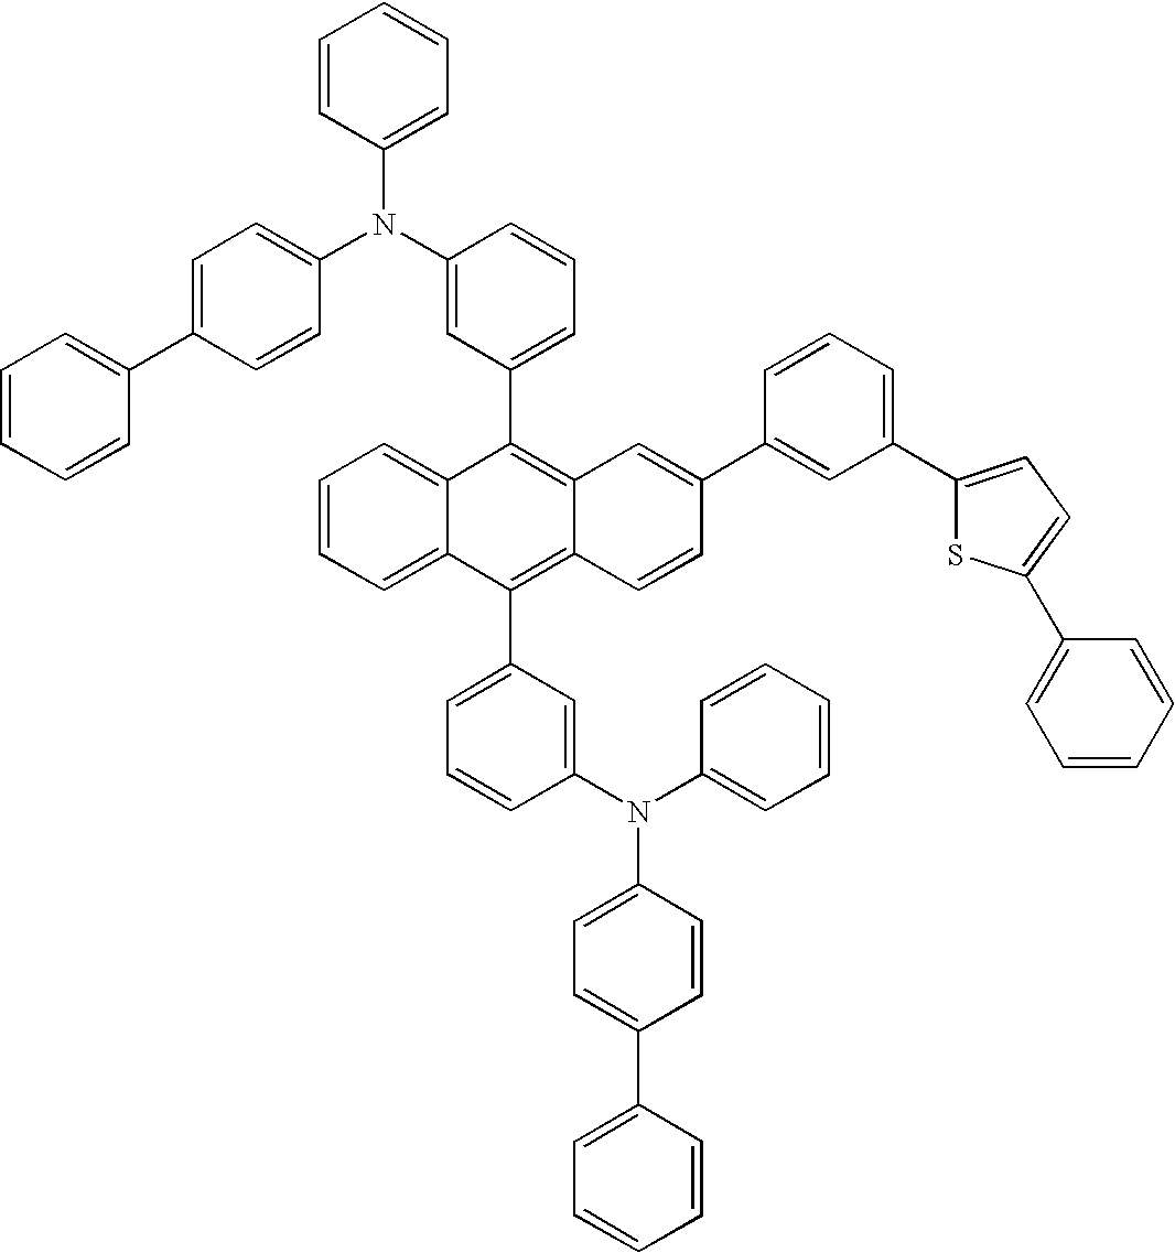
C1=CC=C2C(=C1)C(C1=CC=CC(N(C3=CC=C(C4=CC=CC=C4)C=C3)C3=CC=CC=C3)=C1)=C1C(=C2C2=CC=CC(N(C3=CC=CC=C3)C3=CC=C(C4=CC=CC=C4)C=C3)=C2)C=CC(C2=CC(C3=CC=C(C4=CC=CC=C4)S3)=CC=C2)=C1
